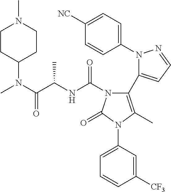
C1(N2N=CC=C2C2=C(C)N(C3=CC=CC([CF3])=C3)C(=O)N2C(NC(C)C(N(C)C2CCN(C)CC2)=O)=O)=CC=C([NC])C=C1
